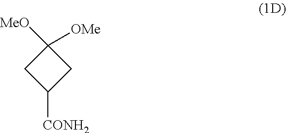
C1([MeO])([OMe])CC([CONH2])C1
